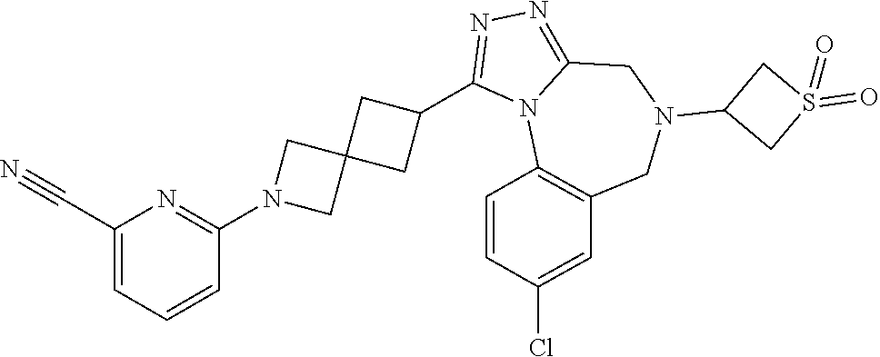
C1(C#N)=CC=CC(N2CC3(C2)CC(C2=NN=C4N2C2=C(CN(C5CS(=O)(=O)C5)C4)C=C(Cl)C=C2)C3)=N1
